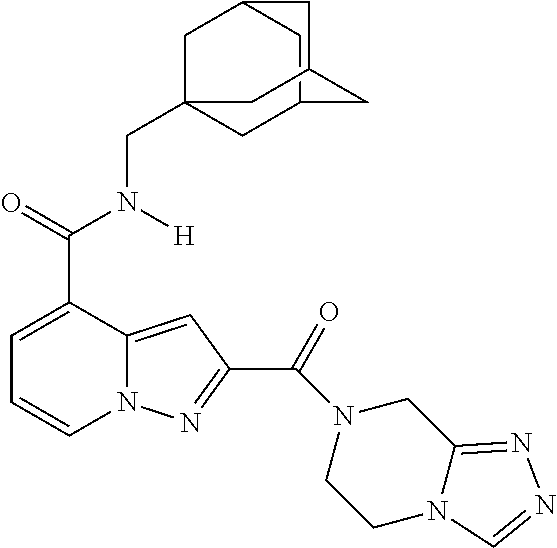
C1=C(C(=O)N([H])CC23CC4CC(C2)CC(C4)C3)C2=CC(C(=O)N3CCN4C(=NN=C4)C3)=NN2C=C1
